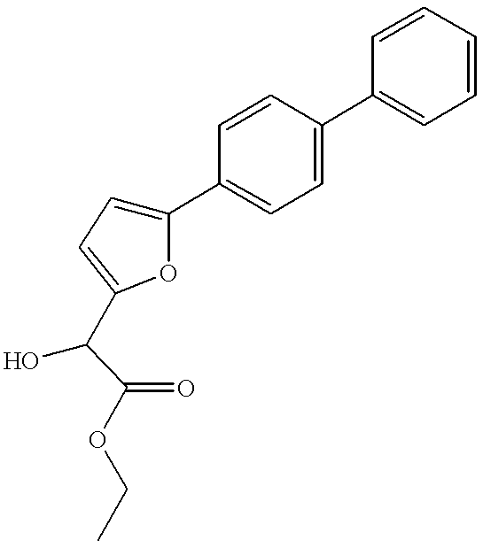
C1(C2=CC=C(C3=CC=CC=C3)C=C2)=CC=C(C(O)C(OCC)=O)O1
